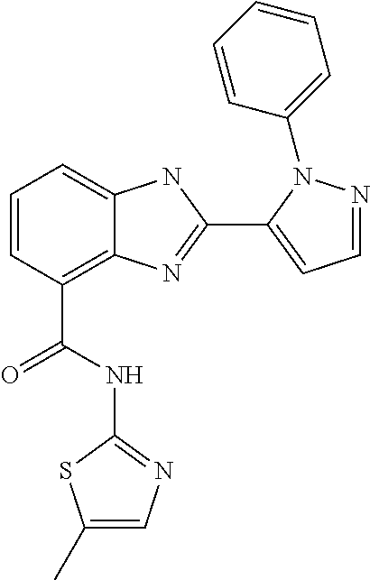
C1=CC(C(NC2=NC=C(C)S2)=O)=C2C(=C1)NC(C1=CC=NN1C1=CC=CC=C1)=N2
